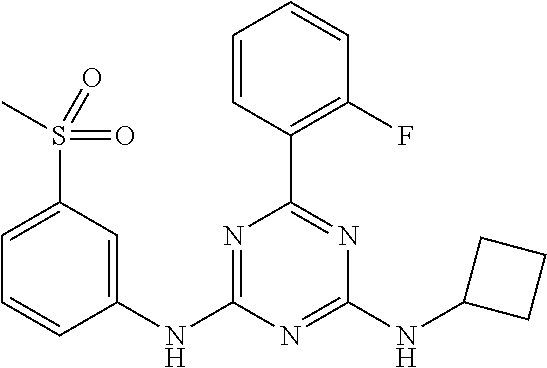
C1=CC(C2=NC(NC3CCC3)=NC(NC3=CC(S(C)(=O)=O)=CC=C3)=N2)=C(F)C=C1
